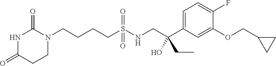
N1C(=O)CCN(CCCCS(=O)(=O)NCC(C2=CC=C(F)C(OCC3CC3)=C2)(O)CC)C1=O
